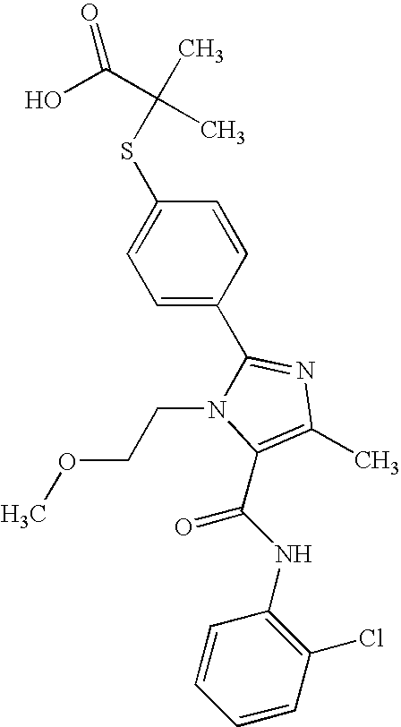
S(C1=CC=C(C2=NC(C)=C(C(NC3=C(Cl)C=CC=C3)=O)N2CCOC)C=C1)C(C)(C(O)=O)C
